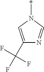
C1(C(F)(F)F)=CN(*)C=N1
